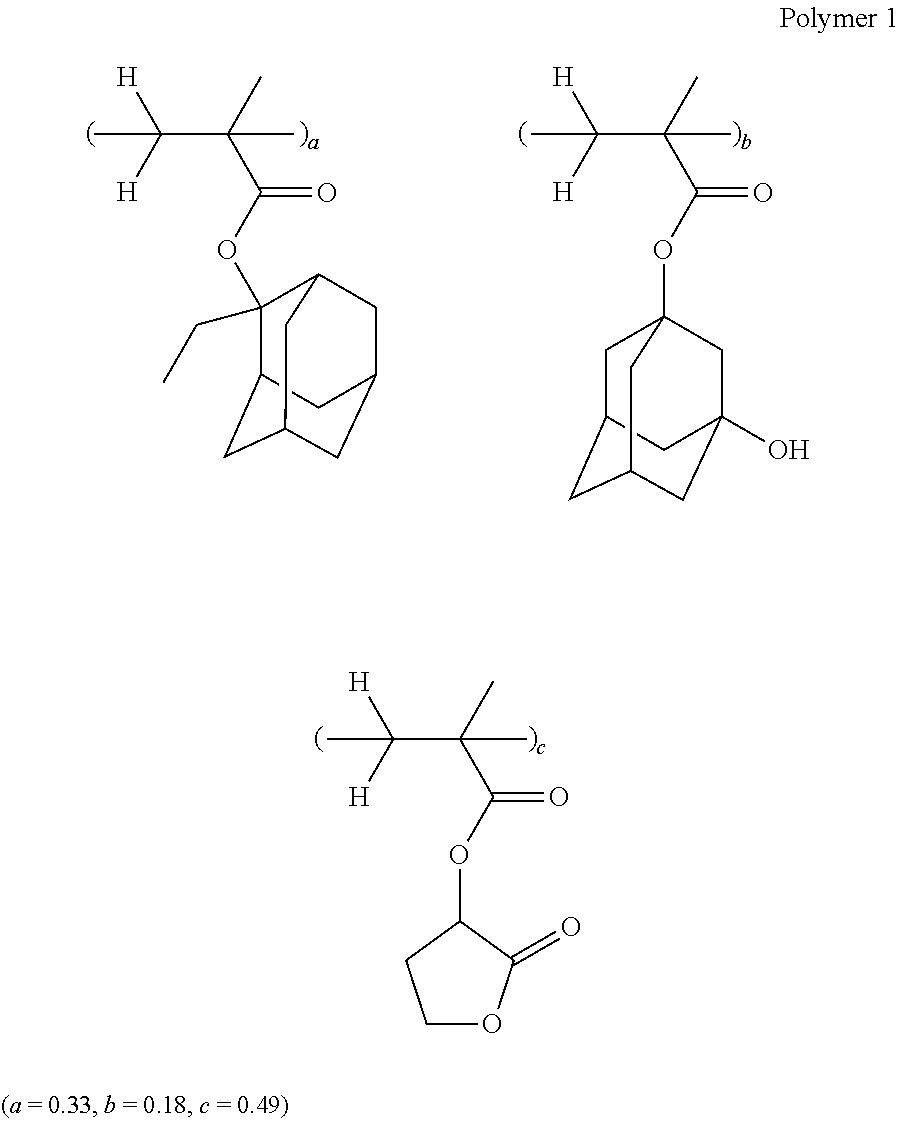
O(C(C(C)(C)C([H])([H])C)=O)C1(CC)C2CC3CC(CC1C3)C2.O(C(C(C)(C)C([H])([H])C)=O)C12CC3CC(CC(O)(C1)C3)C2.O(C(C(C)(C)C([H])([H])C)=O)C1CCOC1=O
